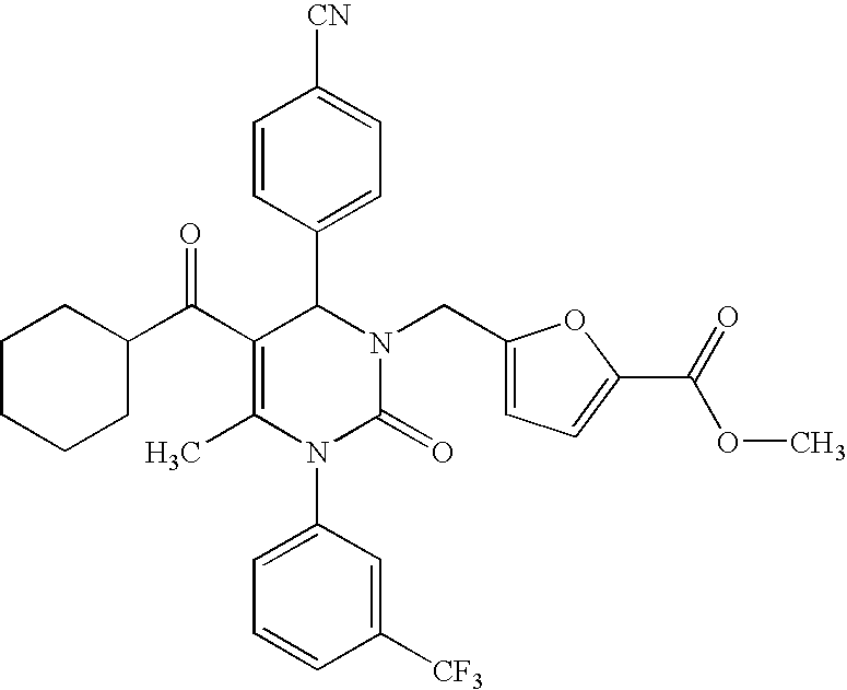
C(C1=C(C)N(C2=CC=CC([CF3])=C2)C(=O)N(CC2=CC=C(C(=O)OC)O2)C1C1=CC=C([CN])C=C1)(=O)C1CCCCC1
